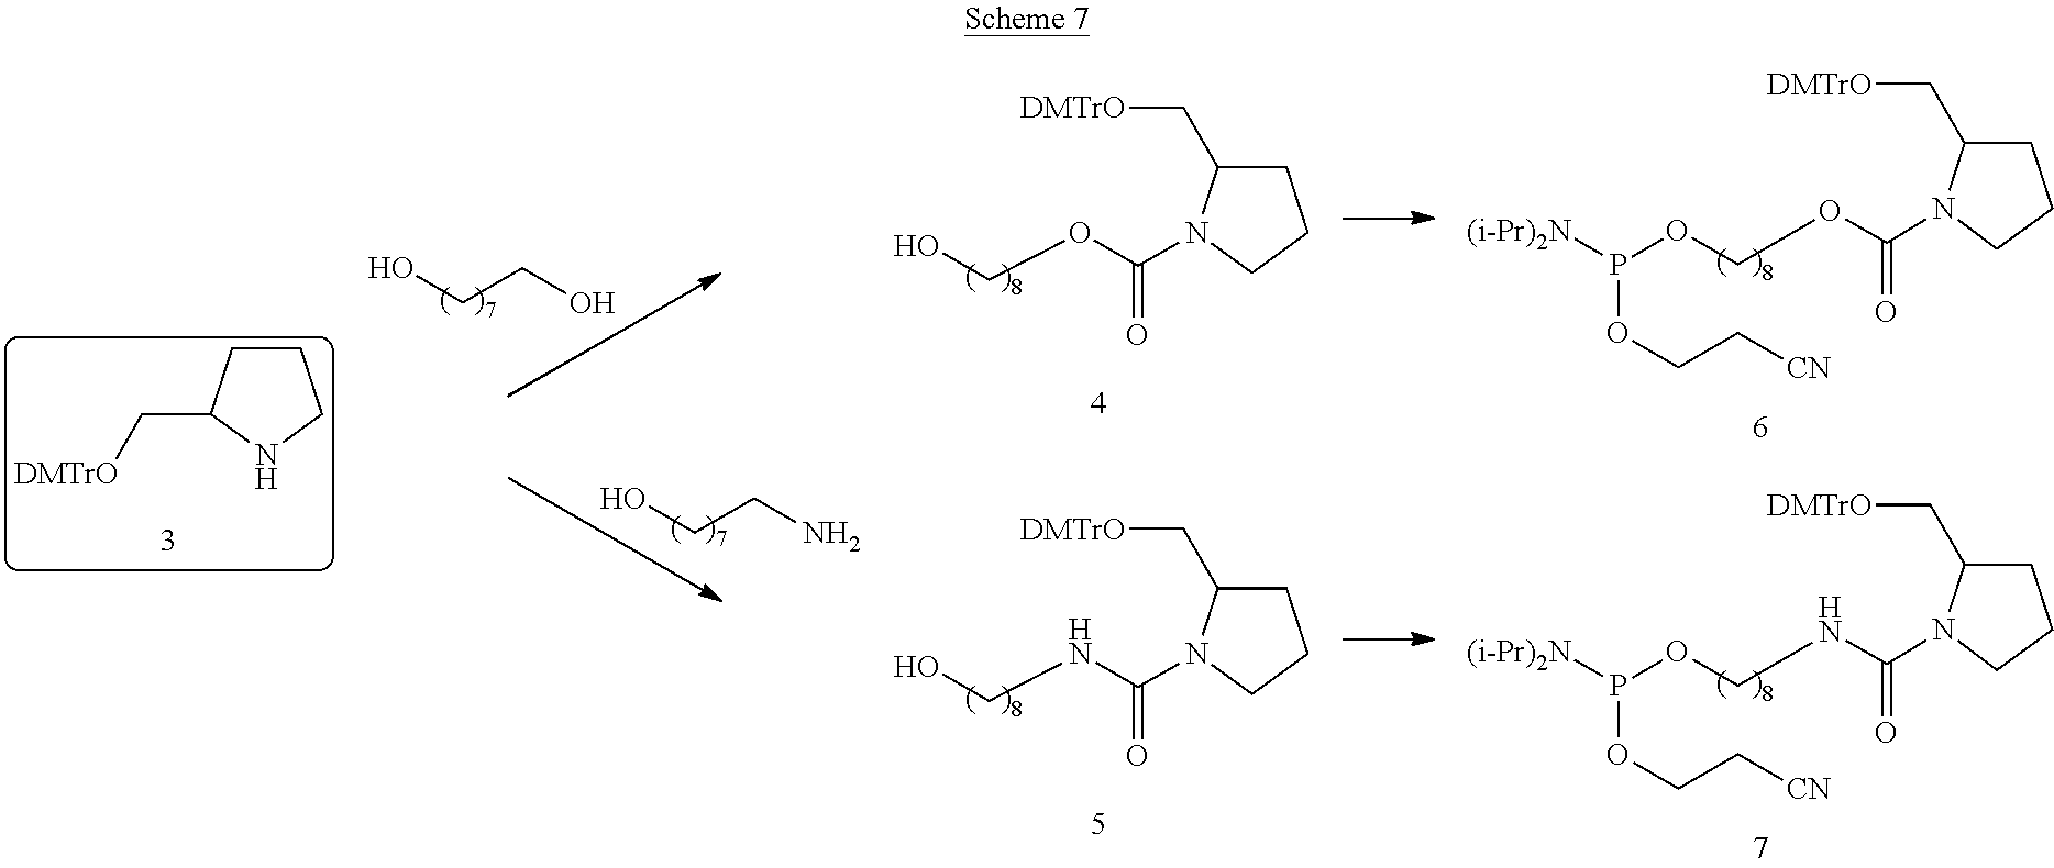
C1CC(C[DMTrO])NC1.C1C(C[DMTrO])N(C(OCO)=O)CC1.C1C(C[DMTrO])N(C(OCOP([(i-Pr)2N])OCC[CN])=O)CC1.OCCO.NCCO.C1C(C[DMTrO])N(C(NCO)=O)CC1.C1C(C[DMTrO])N(C(NCOP([(i-Pr)2N])OCC[CN])=O)CC1
